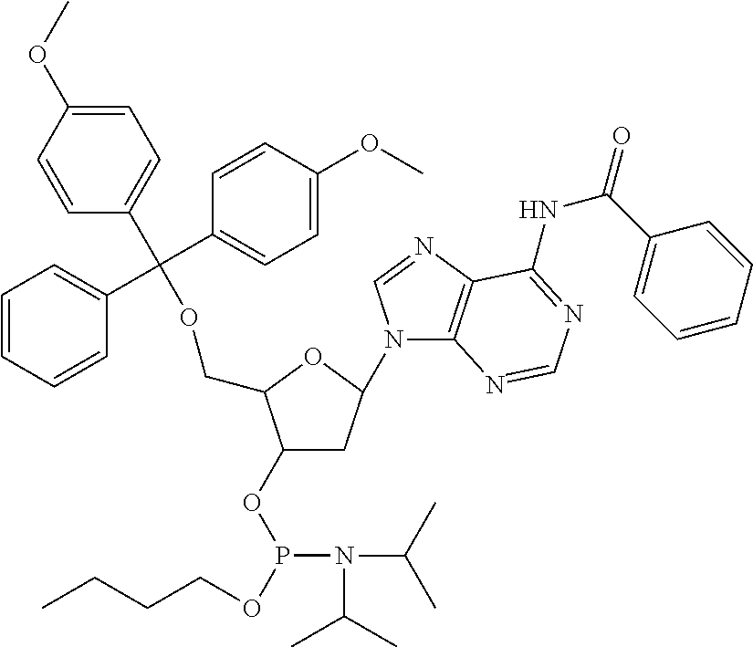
C1(OP(OCCCC)N(C(C)C)C(C)C)CC(N2C3=C(N=C2)C(NC(C2=CC=CC=C2)=O)=NC=N3)OC1COC(C1=CC=CC=C1)(C1=CC=C(OC)C=C1)C1=CC=C(OC)C=C1
